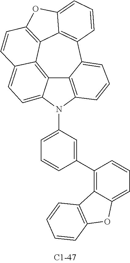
C12=C3C4=C5OC6=CC=CC(=C46)C4=CC=CC(=C14)N(C1=CC=CC(C4=C6C(=CC=C4)OC4=C6C=CC=C4)=C1)C2=CC=C3C=C5
